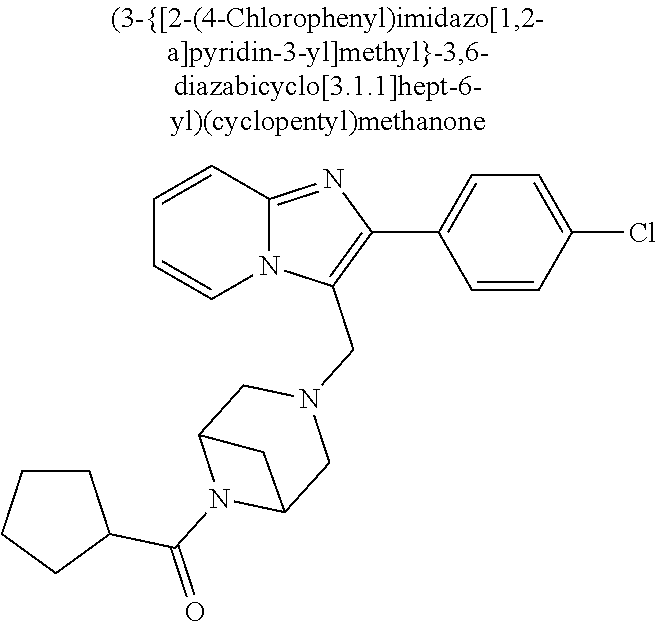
N12C(=NC(C3=CC=C(Cl)C=C3)=C1CN1CC3N(C(=O)C4CCCC4)C(C1)C3)C=CC=C2
